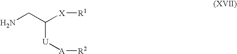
NCC([X][R1])[U][A][R2]
